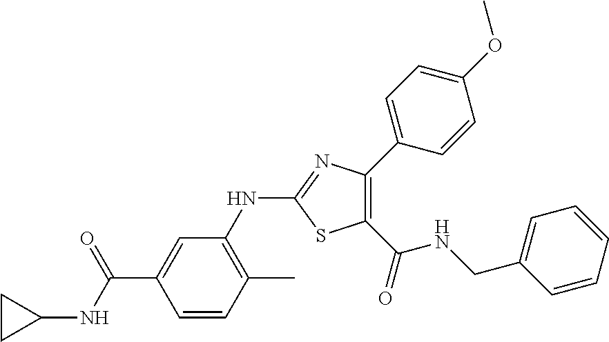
C1(C(=O)NCC2=CC=CC=C2)=C(C2=CC=C(OC)C=C2)N=C(NC2=C(C)C=CC(C(NC3CC3)=O)=C2)S1
